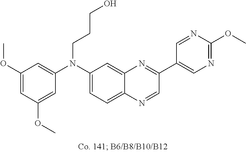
C1(OC)=CC(OC)=CC(N(C2=CC=C3C(=C2)N=C(C2=CN=C(OC)N=C2)C=N3)CCCO)=C1
